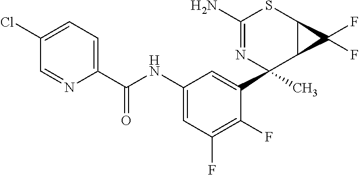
C1(N)=NC(C2=CC(NC(C3=CC=C(Cl)C=N3)=O)=CC(F)=C2F)(C)C2C(S1)C2(F)F
